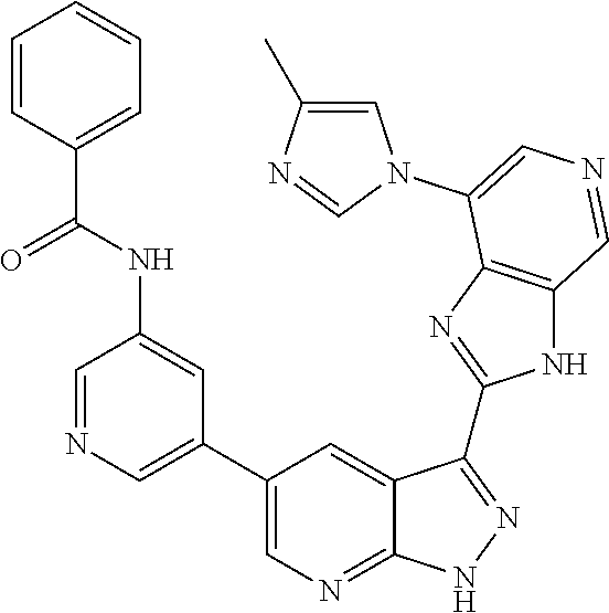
C1=NC=C(C2=CN=C3C(=C2)C(C2=NC4=C(N2)C=NC=C4N2C=C(C)N=C2)=NN3)C=C1NC(C1=CC=CC=C1)=O
